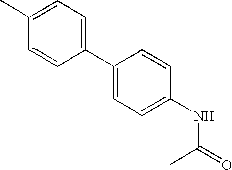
CC1=CC=C(C2=CC=C(NC(=O)C)C=C2)C=C1
